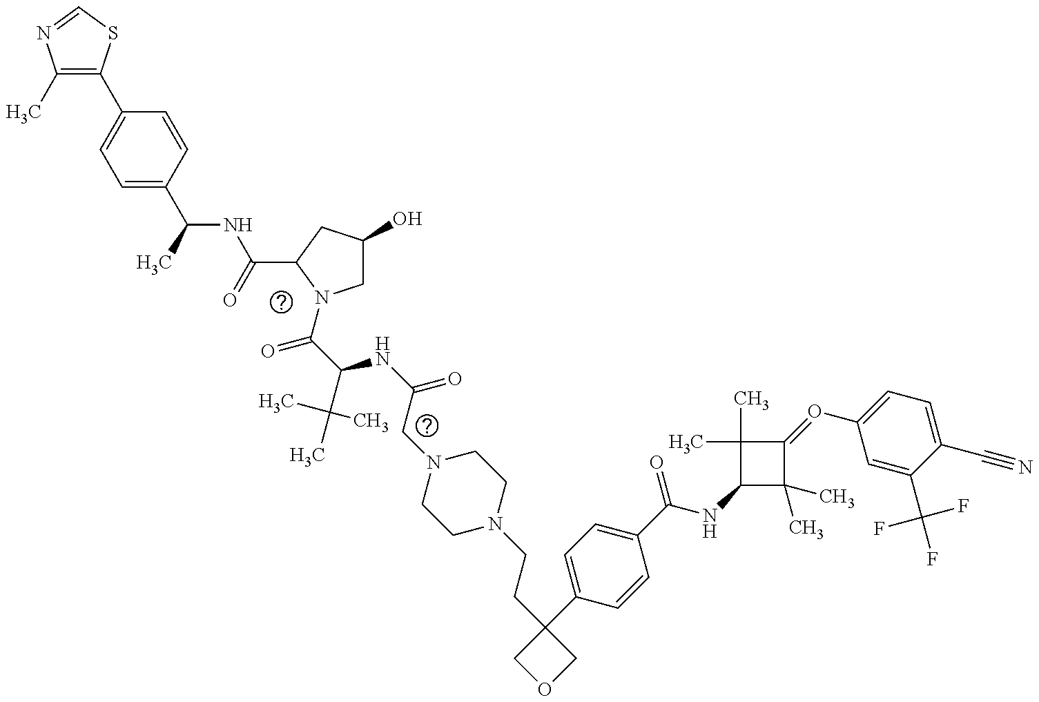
C1(C)=C(C2=CC=C(C(C)NC(=O)C3CC(O)CN3C(C(C(C)(C)C)NC(=O)CN3CCN(CCC4(C5=CC=C(C(=O)NC6C(C)(C)C(=OC7=CC=C(C#N)C(C(F)(F)F)=C7)C6(C)C)C=C5)COC4)CC3)=O)C=C2)SC=N1
